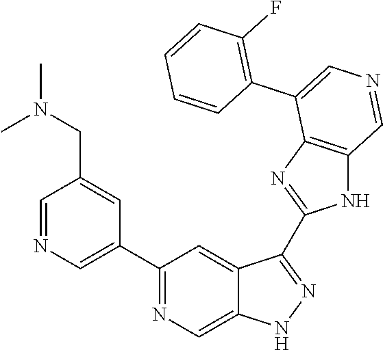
C1(C2=CN=CC(CN(C)C)=C2)=NC=C2C(=C1)C(C1=NC3=C(N1)C=NC=C3C1=C(F)C=CC=C1)=NN2
